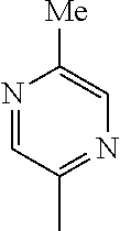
N1=CC(C)=NC=C1[Me]
